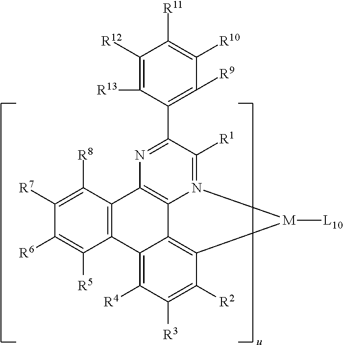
C12=C(C([R8])=C([R7])C([R6])=C1[R5])C1=C3C4=C(C([R2])=C([R3])C([R4])=C24)[M]([L10])N3=C([R1])C(C2=C([R9])C([R10])=C([R11])C([R12])=C2[R13])=N1
